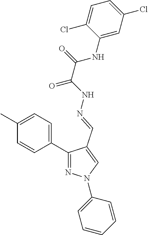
C1(C2=NN(C3=CC=CC=C3)C=C2C=NNC(=O)C(NC2=CC(Cl)=CC=C2Cl)=O)=CC=C(C)C=C1
